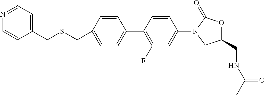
C1(CNC(C)=O)OC(=O)N(C2=CC(F)=C(C3=CC=C(CSCC4=CC=NC=C4)C=C3)C=C2)C1
